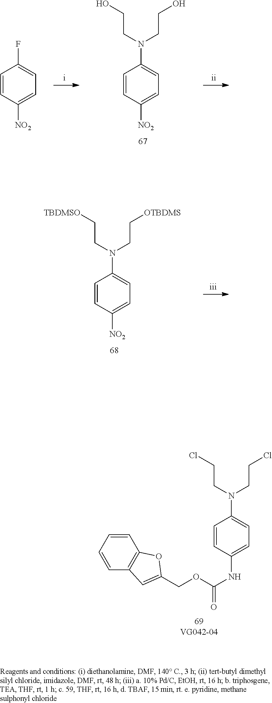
C1=CC(NC(OCC2=CC3=C(C=CC=C3)O2)=O)=CC=C1N(CCCl)CCCl.C1=CC([NO2])=CC=C1N(CCO)CCO.C1=CC([NO2])=CC=C1F.C1=CC([NO2])=CC=C1N(CC[TBDMSO])CC[OTBDMS]
